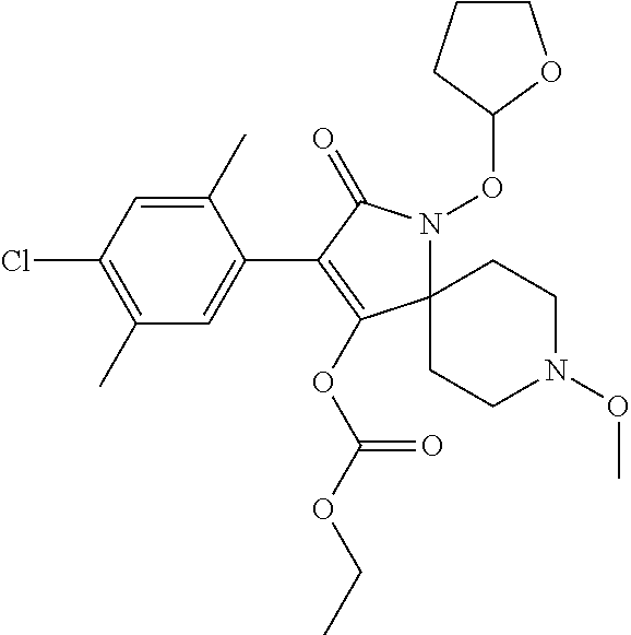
C1(C)=CC(Cl)=C(C)C=C1C1=C(OC(OCC)=O)C2(N(OC3OCCC3)C1=O)CCN(OC)CC2
